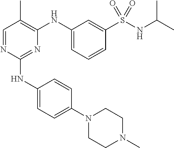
C1(NC2=CC=C(N3CCN(C)CC3)C=C2)=NC(NC2=CC=CC(S(NC(C)C)(=O)=O)=C2)=C(C)C=N1
